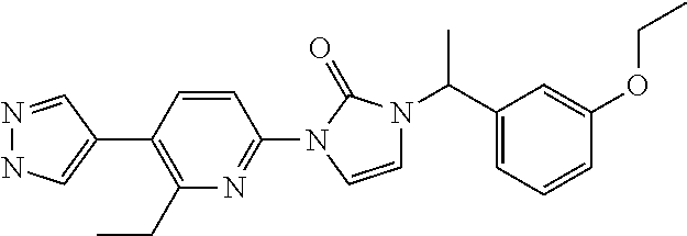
N1=CC(C2=C(CC)N=C(N3C=CN(C(C4=CC=CC(OCC)=C4)C)C3=O)C=C2)=CN1
